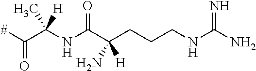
[#]C(C(NC(C(CCCNC(N)=N)(N)[H])=O)(C)[H])=O
